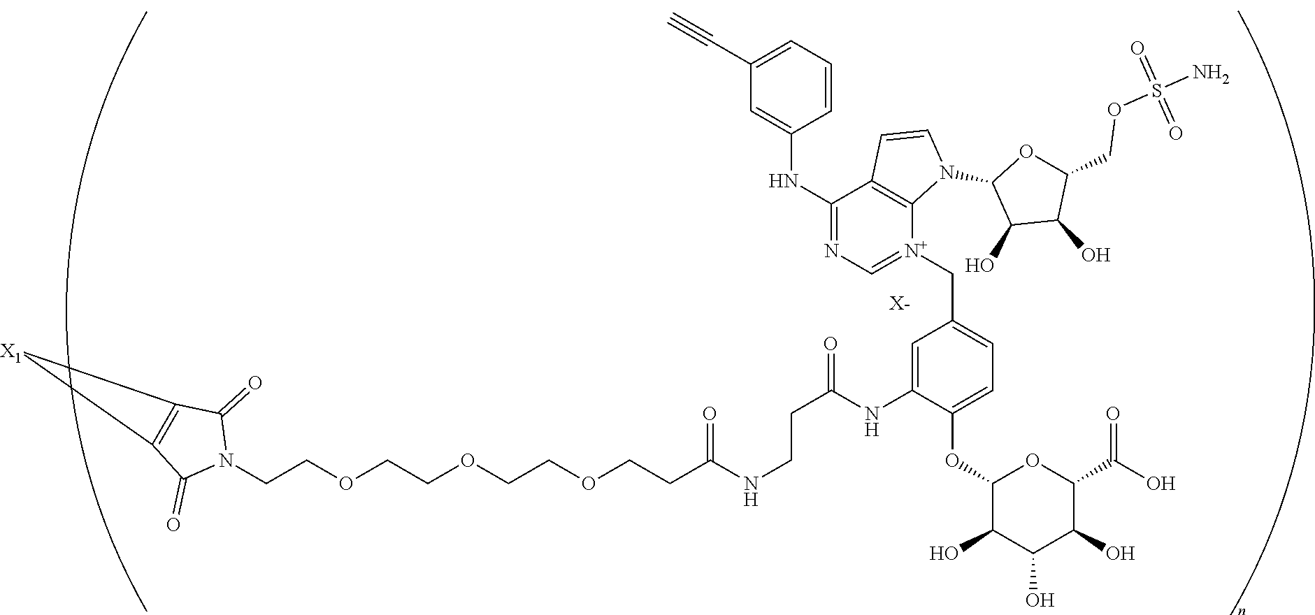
C(COCCOCCOCCC(NCCC(=O)NC1=CC(C[N+]2=CN=C(NC3=CC(C#C)=CC=C3)C3=C2N(C2C(O)C(O)C(COS(N)(=O)=O)O2)C=C3)=CC=C1OC1C(O)C(O)C(O)C(C(O)=O)O1)=O)N1C(=O)C2=C(C1=O)[X1]2.[X-]
